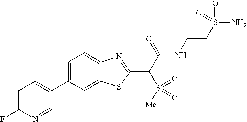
C1=C(F)N=CC(C2=CC=C3C(=C2)SC(C(C(NCCS(N)(=O)=O)=O)S([Me])(=O)=O)=N3)=C1
